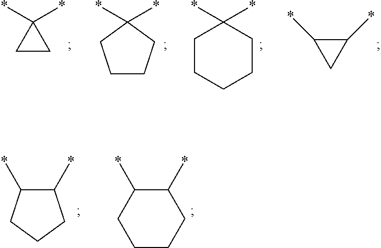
C1(*)C(*)C1.*C1(*)CCCCC1.*C1(*)CCCC1.C1CC1(*)*.C1(*)C(*)CCC1.*C1C(*)CCCC1
